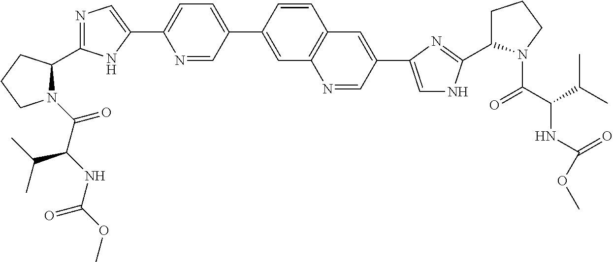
N1(C(=O)C(NC(OC)=O)C(C)C)C(C2=NC=C(C3=CC=C(C4=CC5=C(C=C4)C=C(C4=CNC(C6CCCN6C(C(C(C)C)NC(OC)=O)=O)=N4)C=N5)C=N3)N2)CCC1
